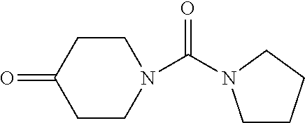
C1CC(=O)CCN1C(=O)N1CCCC1
